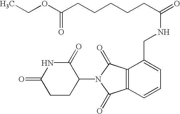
N1C(=O)CCC(N2C(=O)C3=C(C2=O)C=CC=C3CNC(CCCCCC(OCC)=O)=O)C1=O
